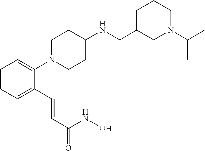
C1=CC=C(N2CCC(NCC3CCCN(C(C)C)C3)CC2)C(C=CC(=O)NO)=C1
